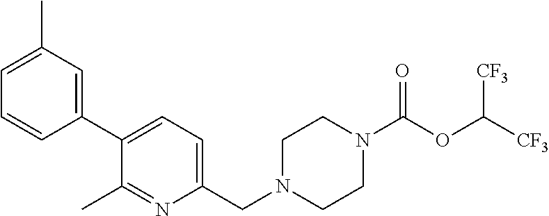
C1(C2=CC(C)=CC=C2)=CC=C(CN2CCN(C(OC([CF3])[CF3])=O)CC2)N=C1C
